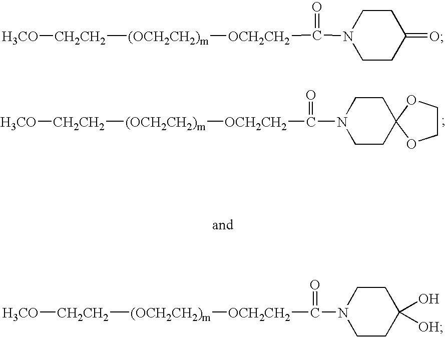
[CH2CH2]([(OCH2CH2)m][OCH2CH2]C(N1CCC2(CC1)OCCO2)=O)[H3CO].[CH2CH2]([(OCH2CH2)m][OCH2CH2]C(N1CCC(=O)CC1)=O)[H3CO].[CH2CH2]([(OCH2CH2)m][OCH2CH2]C(N1CCC(O)([OH])CC1)=O)[H3CO]
